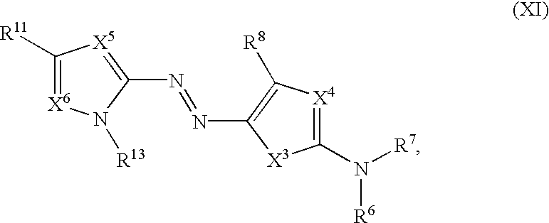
C1([R11])=[X6]N([R13])C(N=NC2=C([R8])[X4]=C(N([R7])[R6])[X3]2)=[X5]1
